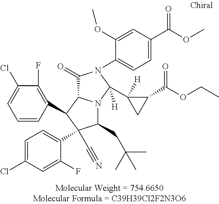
C1(C2C3N(C(CC(C)(C)C)C2(C2=CC=C(Cl)C=C2F)C#N)C([H])(C2([H])C(C(OCC)=O)C2)N(C2=CC=C(C(OC)=O)C=C2OC)C3=O)=C(F)C(Cl)=CC=C1
